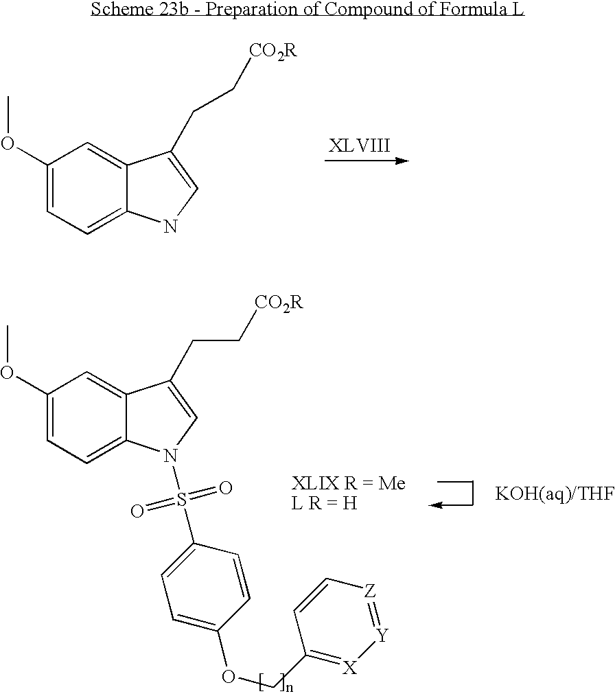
C1(OC)=CC=C2C(=C1)C(CC[CO2R])=CN2.C1(OC)=CC=C2C(=C1)C(CC[CO2R])=CN2S(=O)(=O)C1=CC=C(OCC2=[X][Y]=[Z]C=C2)C=C1
